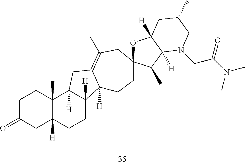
C1C(=O)CC2([H])C(C)(C1)C1([H])C([H])(CC2)C2([H])C(=C(C)CC3(CC2)OC2([H])C([H])(C3C)N(CC(N(C)C)=O)CC(C)C2)C1
